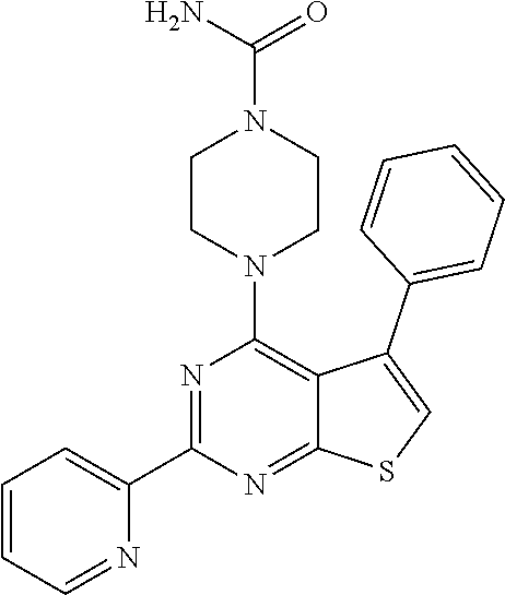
C1=CC=NC(C2=NC(N3CCN(C(=O)N)CC3)=C3C(=N2)SC=C3C2=CC=CC=C2)=C1
